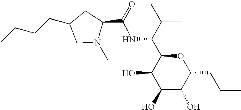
C1(O)C(O)C(CCC)OC(C(C(C)C)NC(=O)C2N(C)CC(CCCC)C2)C1O
